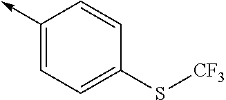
C1(->C)=CC=C(S[CF3])C=C1
